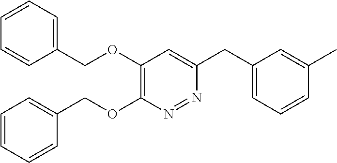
C1(OCC2=CC=CC=C2)=C(OCC2=CC=CC=C2)N=NC(CC2=CC=CC(C)=C2)=C1
